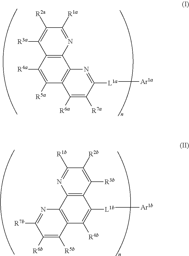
C12=C(N=C([R1a])C([R2a])=C1[R3a])C1=C(C([R5a])=C2[R4a])C([R6a])=C([R7a])C([L1a][Ar1a])=N1.C12=C(N=C([R1b])C([R2b])=C1[R3b])C1=C(C([R4b])=C2[L1b][Ar1b])C([R5b])=C([R6b])C([R7b])=N1
